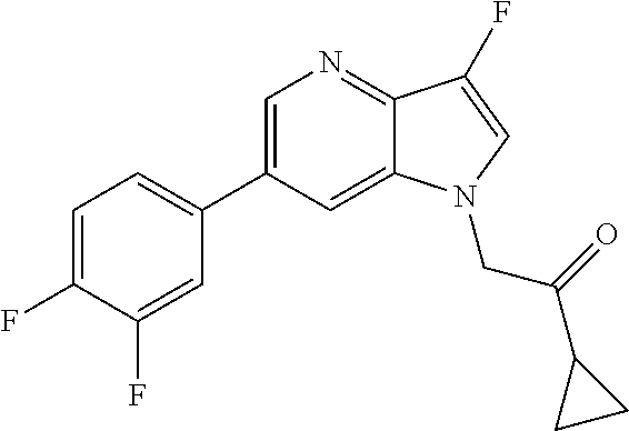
C1=C(C2=CC=C(F)C(F)=C2)C=C2C(=N1)C(F)=CN2CC(C1CC1)=O
